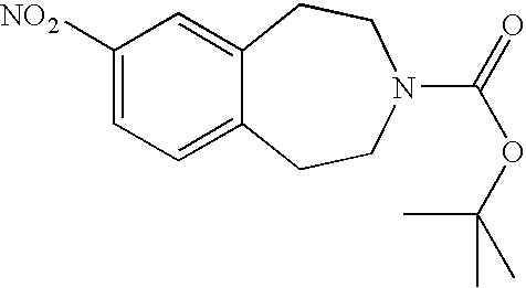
C1CN(C(=O)OC(C)(C)C)CCC2=CC([NO2])=CC=C12
